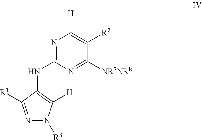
N1=C(NC2=C([H])N([R3])N=C2[R1])N=C([NR7NR8])C([R2])=C1[H]
